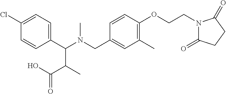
C1(C(N(CC2=CC(C)=C(OCCN3C(=O)CCC3=O)C=C2)C)C(C(=O)O)C)=CC=C(Cl)C=C1
